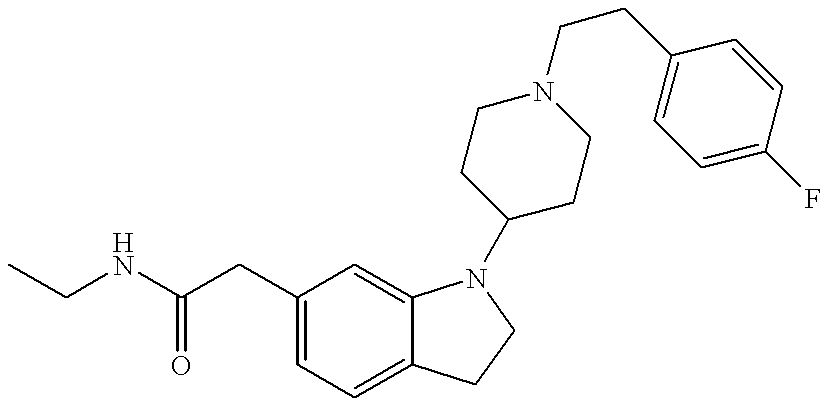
C1(CC(NCC)=O)=CC=C2C(=C1)N(C1CCN(CCC3=CC=C(F)C=C3)CC1)CC2
